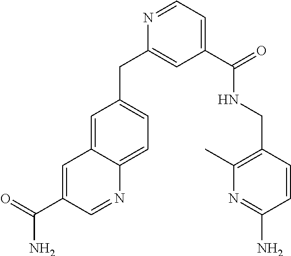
C1=C2C(=CC=C1CC1=CC(C(NCC3=C(C)N=C(N)C=C3)=O)=CC=N1)N=CC(C(N)=O)=C2
